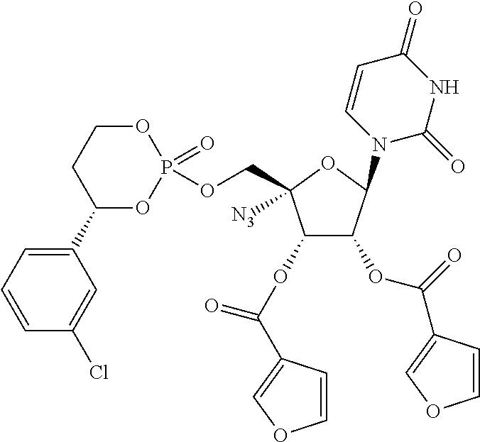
C1(OC(C2=COC=C2)=O)C(OC(C2=COC=C2)=O)C(N2C=CC(=O)NC2=O)OC1(COP1(=O)OCCC(C2=CC=CC(Cl)=C2)O1)[N3]
